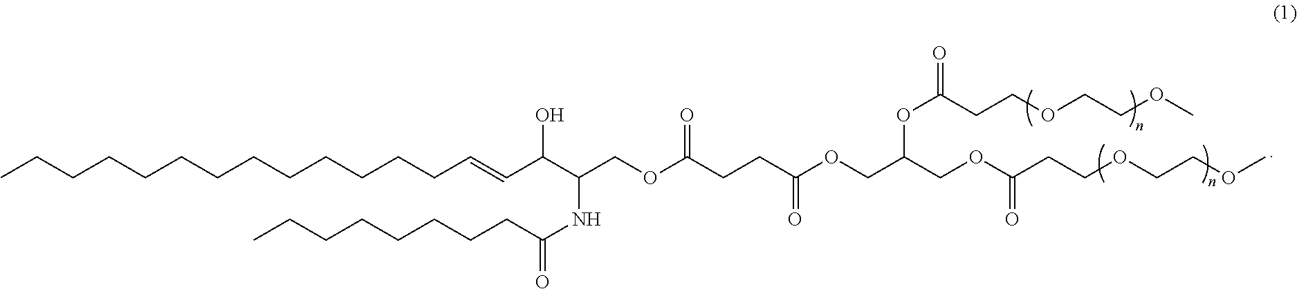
CCCCCCCCCCCCCC=CC(C(NC(CCCCCCCC)=O)COC(=O)CCC(=O)OCC(OC(=O)CCOCCOC)COC(=O)CCOCCOC)O
